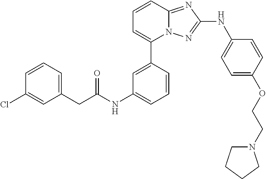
C1=CC2=NC(NC3=CC=C(OCCN4CCCC4)C=C3)=NN2C(C2=CC(NC(=O)CC3=CC=CC(Cl)=C3)=CC=C2)=C1
